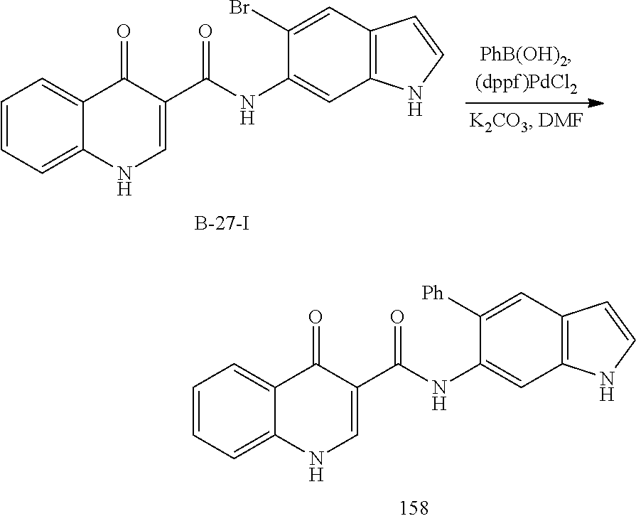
C1=CC=C2C(=C1)C(=O)C(C(=O)NC1=CC3=C(C=C1Br)C=CN3)=CN2.C1=CC=C2C(=C1)C(=O)C(C(=O)NC1=CC3=C(C=C1[Ph])C=CN3)=CN2
